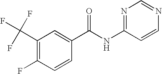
C(C1=C(F)C=CC(C(NC2=NC=NC=C2)=O)=C1)(F)(F)F
